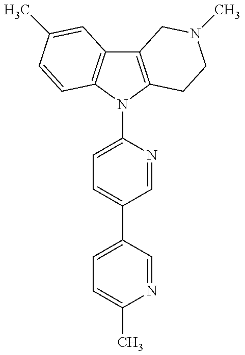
C12=C(N(C3=CC=C(C4=CC=C(C)N=C4)C=N3)C3=C1C=C(C)C=C3)CCN(C)C2
